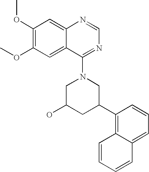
C1(OC)=C(OC)C=C2C(=C1)N=CN=C2N1CC(O)CC(C2=C3C(=CC=C2)C=CC=C3)C1
